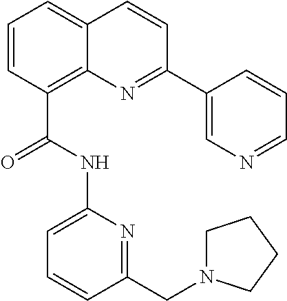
C1=CC(C(=O)NC2=CC=CC(CN3CCCC3)=N2)=C2C(=C1)C=CC(C1=CN=CC=C1)=N2
